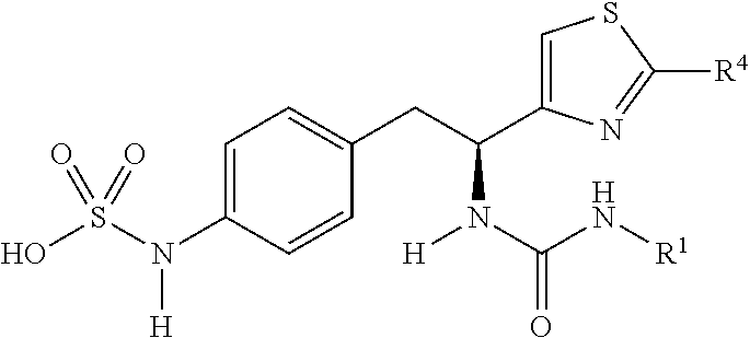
C1=C(N(S(O)(=O)=O)[H])C=CC(CC(C2=CSC([R4])=N2)N(C(N[R1])=O)[H])=C1
